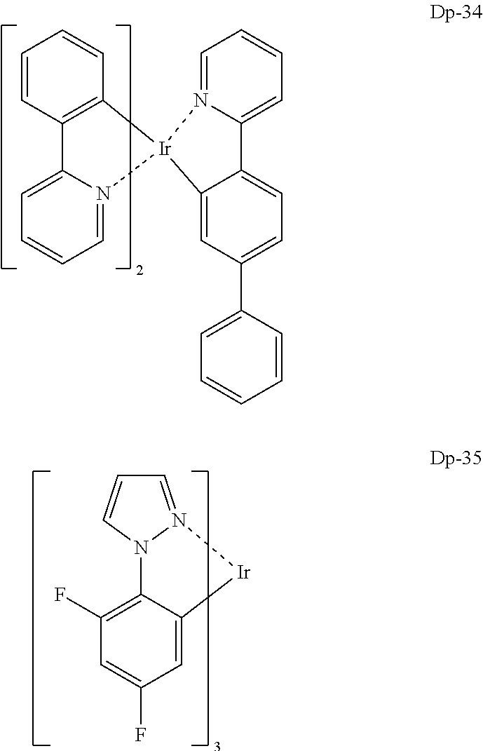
C12=C([Ir]3(N4=CC=CC=C14)C1=CC(C4=CC=CC=C4)=CC=C1C1=CC=CC=N31)C=CC=C2.N12C3=C(F)C=C(F)C=C3[Ir]N1=CC=C2
